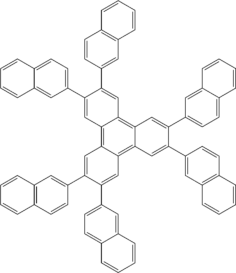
C12=C3C(=C4C(=C1C=C(C1=CC5=C(C=C1)C=CC=C5)C(C1=CC=C5C(=C1)C=CC=C5)=C2)C=C(C1=CC=C2C(=C1)C=CC=C2)C(C1=CC2=C(C=C1)C=CC=C2)=C4)C=C(C1=CC=C2C(=C1)C=CC=C2)C(C1=CC2=C(C=C1)C=CC=C2)=C3
